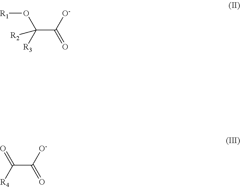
[R1]OC(C([O-])=O)([R3])[R2].O=C(C([O-])=O)[R4]
